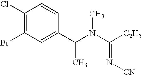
C1(Cl)=C(Br)C=C(C(N(C([C2H5])=N[CN])C)C)C=C1
